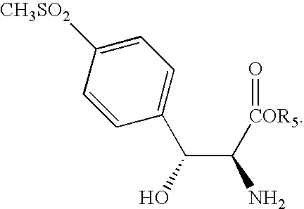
C1=C([CH3SO2])C=CC(C(C([COR5]=O)N)O)=C1
